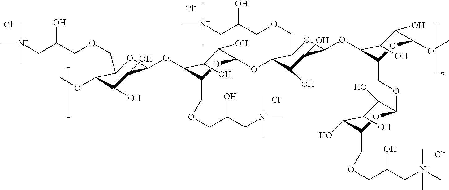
C1(OC)C(O)C(O)C(OC2C(COCC(C[N+](C)(C)C)O)OC(OC3C(O)C(O)C(OC4C(COC5OC(COCC(C[N+](C)(C)C)O)C(O)C(O)C5O)OC(OC)C(O)C4O)OC3COCC(O)C[N+](C)(C)C)C(O)C2O)OC1COCC(C[N+](C)(C)C)O.[Cl-].[Cl-].[Cl-].[Cl-]
